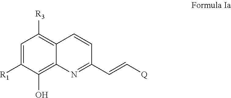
C1=C([R1])C(O)=C2C(=C1[R3])C=CC(C=C[Q])=N2
